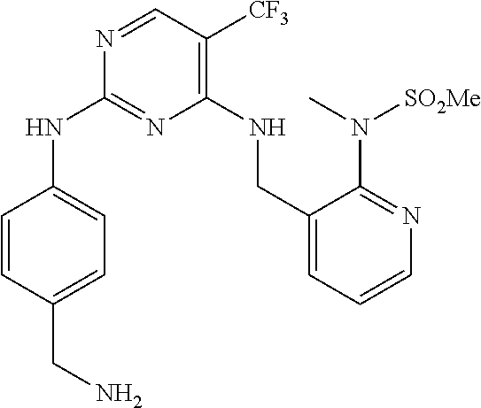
C1=NC(NC2=CC=C(CN)C=C2)=NC(NCC2=CC=CN=C2N(C)[SO2Me])=C1[CF3]
